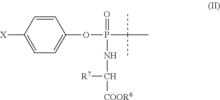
C1=CC([X])=CC=C1OP(C(C)(C)C)(=O)NC([R7])[COOR6]
